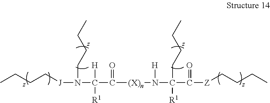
C(C(N([J]CCCC)CCCC)([R1])[H])([(X)n]N(C(C([Z]CCCC)=O)([R1])CCCC)[H])=O
